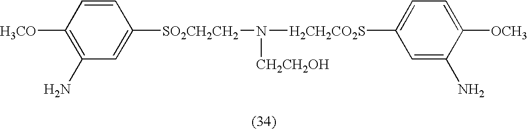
C1(N)=C([H3CO])C=CC([SO2CH2CH2]N([H2CH2CO2S]C2=CC=C([OCH3])C(N)=C2)[CH2CH2OH])=C1
